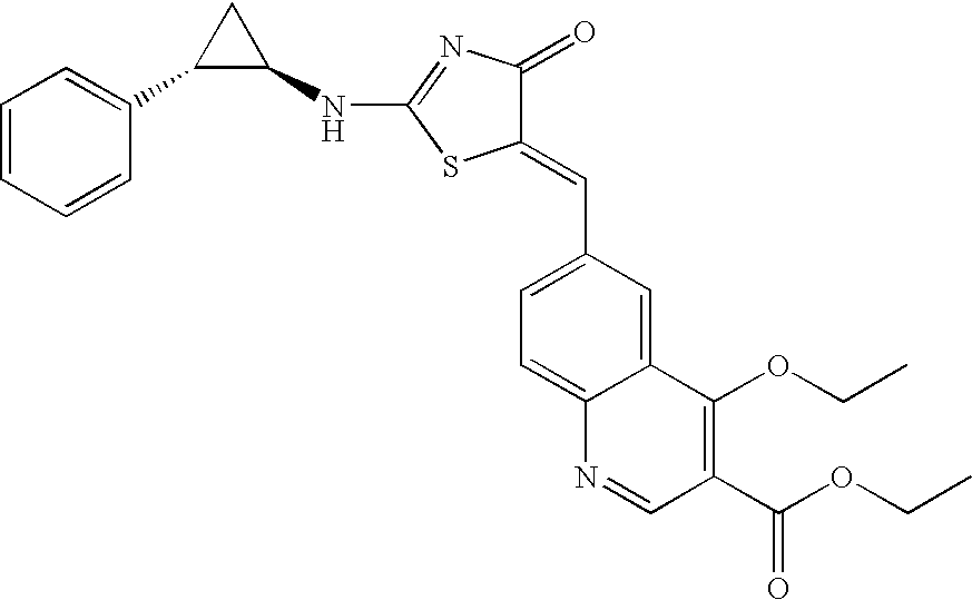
N(C1=NC(=O)C(=CC2=CC=C3C(=C2)C(OCC)=C(C(OCC)=O)C=N3)S1)C1C(C2=CC=CC=C2)C1
